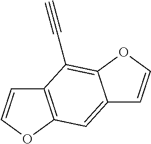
C12=C(OC=C1)C=C1C(=C2C#C)OC=C1
